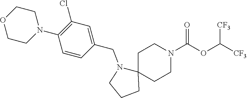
[CF3]C(OC(N1CCC2(CC1)N(CC1=CC(Cl)=C(N3CCOCC3)C=C1)CCC2)=O)[CF3]
